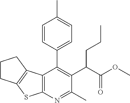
C12=C(N=C(C)C(C(C(OC)=O)CCC)=C1C1=CC=C(C)C=C1)SC1=C2CCC1
